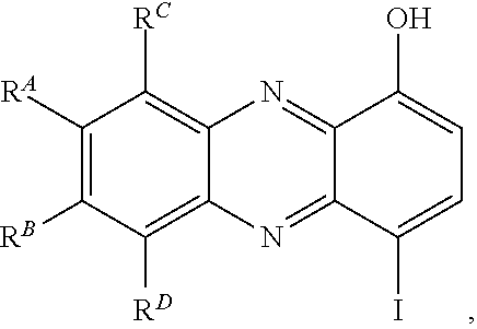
C1([RA])=C([RB])C([RD])=C2C(=C1[RC])N=C1C(=N2)C(I)=CC=C1O
